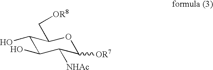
C1(O)C(O)C([NHAc])C([OR7])OC1C[OR8]
